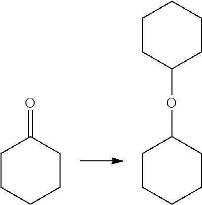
O=C1CCCCC1.O(C1CCCCC1)C1CCCCC1
